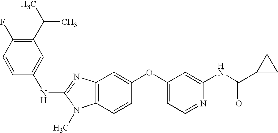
N(C1=NC2=C(N1C)C=CC(OC1=CC=NC(NC(C3CC3)=O)=C1)=C2)C1=CC(C(C)C)=C(F)C=C1
